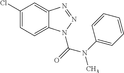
C1(Cl)=CC=C2C(=C1)N=NN2C(=O)N(C1=CC=CC=C1)C
